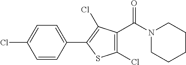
C1=CC(C2=C(Cl)C(C(N3CCCCC3)=O)=C(Cl)S2)=CC=C1Cl
